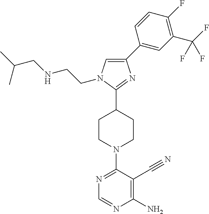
C1=C(C2=CC(C(F)(F)F)=C(F)C=C2)N=C(C2CCN(C3=NC=NC(N)=C3C#N)CC2)N1CCNCC(C)C
